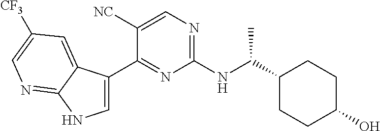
C1(C(NC2=NC=C([NC])C(C3=CNC4=NC=C([CF3])C=C34)=N2)C)CCC(O)CC1
